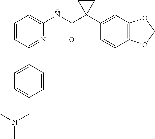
C1=CC(C2=CC=C(CN(C)C)C=C2)=NC(NC(C2(C3=CC4=C(C=C3)OCO4)CC2)=O)=C1
